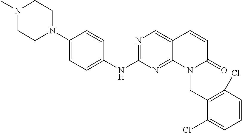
N1=C(NC2=CC=C(N3CCN(C)CC3)C=C2)N=C2C(=C1)C=CC(=O)N2CC1=C(Cl)C=CC=C1Cl
